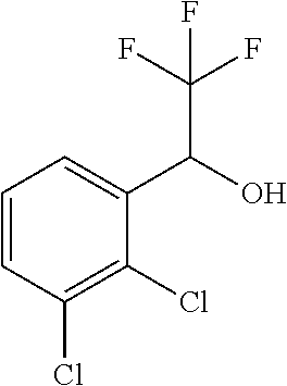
C1=CC(Cl)=C(Cl)C(C(O)C(F)(F)F)=C1
